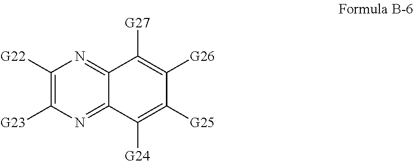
C1([G22])=C([G23])N=C2C(=N1)C([G27])=C([G26])C([G25])=C2[G24]
